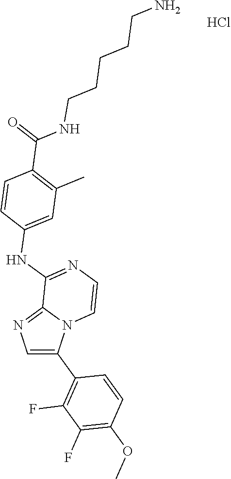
Cl.C1=C(C2=C(F)C(F)=C(OC)C=C2)N2C(=N1)C(NC1=CC(C)=C(C(NCCCCCN)=O)C=C1)=NC=C2
